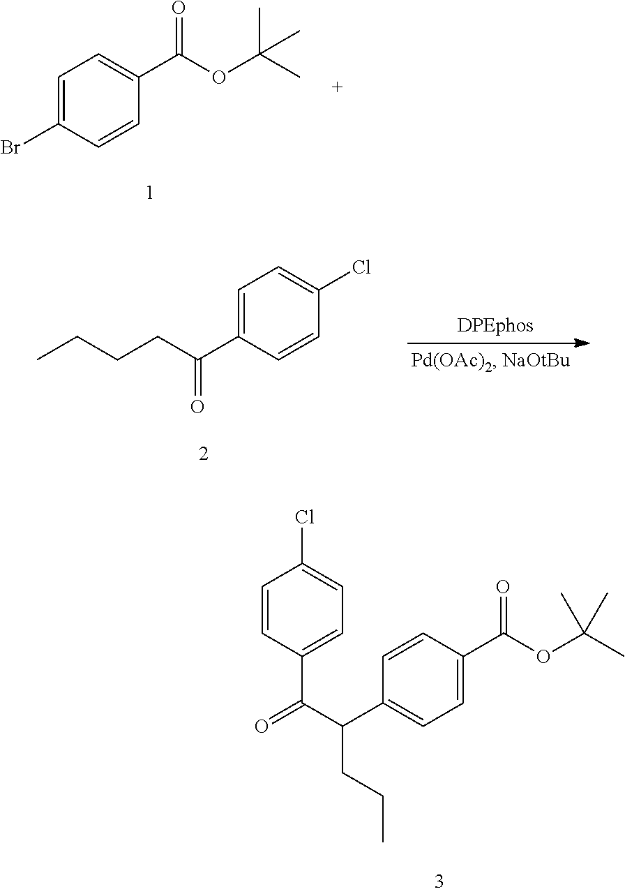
C1=C(Br)C=CC(C(OC(C)(C)C)=O)=C1.C1=C(C(CCCC)=O)C=CC(Cl)=C1.C1=CC(C(C(C2=CC=C(C(OC(C)(C)C)=O)C=C2)CCC)=O)=CC=C1Cl
